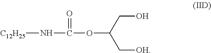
[C12H25]NC(OC(CO)C[OH])=O
